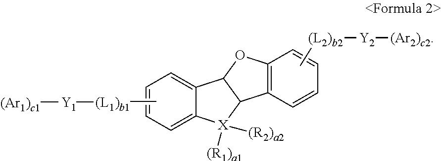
C1=C2C(=CC=C1)C1C([X]2([(R1)a1])[(R2)a2])C2=C(O1)C=CC=C2.C[(L1)b1][Y1][(Ar1)c1].C[(L2)b2][Y2][(Ar2)c2]
